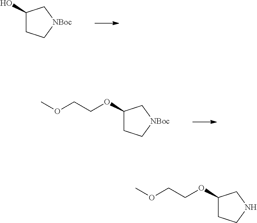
C1(O)CC[NBoc]C1.C1(OCCOC)CC[NBoc]C1.C1(OCCOC)CCNC1
